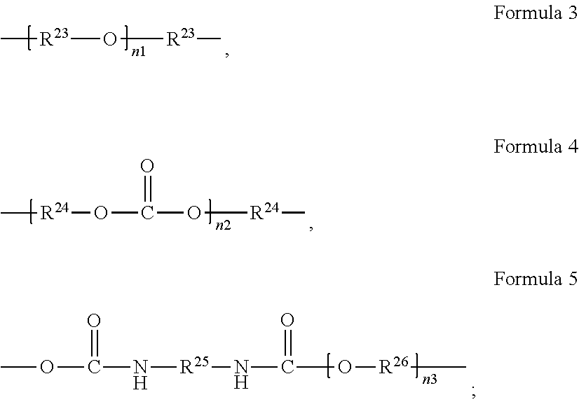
C[R23]O[R23]C.O(C(O[R24]C)=O)[R24]C.N(C(O[R26]C)=O)[R25]NC(=O)OC
